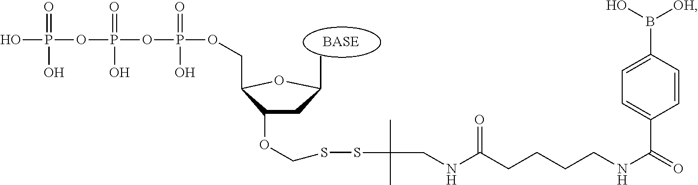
C1(OCSSC(C)(C)CNC(CCCCNC(C2=CC=C(B(O)[OH])C=C2)=O)=O)CC(C)OC1COP(OP(OP(O)(O)=O)(O)=O)(O)=O
